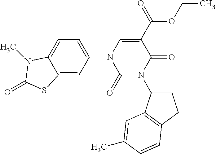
C12=CC(N3C(=O)N(C4CCC5=C4C=C(C)C=C5)C(=O)C(C(OCC)=O)=C3)=CC=C1N(C)C(=O)S2
